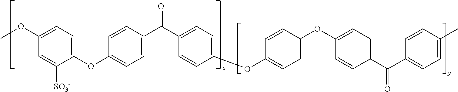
COC1=CC=C(OC2=CC=C(C(C3=CC=C(OC4=CC=C(OC5=CC=C(C(C6=CC=C(C)C=C6)=O)C=C5)C=C4)C=C3)=O)C=C2)C([SO3-])=C1
